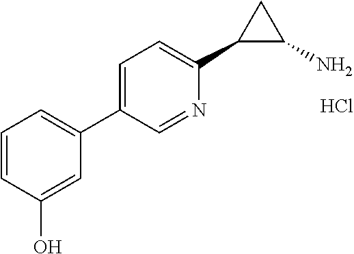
C1=CC(O)=CC(C2=CC=C(C3C(N)C3)N=C2)=C1.Cl
